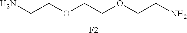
[F2].NCCOCCOCCN
